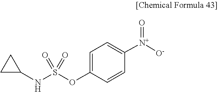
[O-][N+](C1=CC=C(OS(=O)(=O)NC2CC2)C=C1)=O
